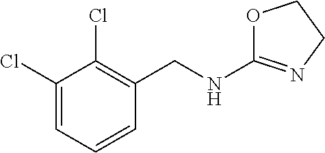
C1(Cl)=CC=CC(CNC2=NCCO2)=C1Cl
